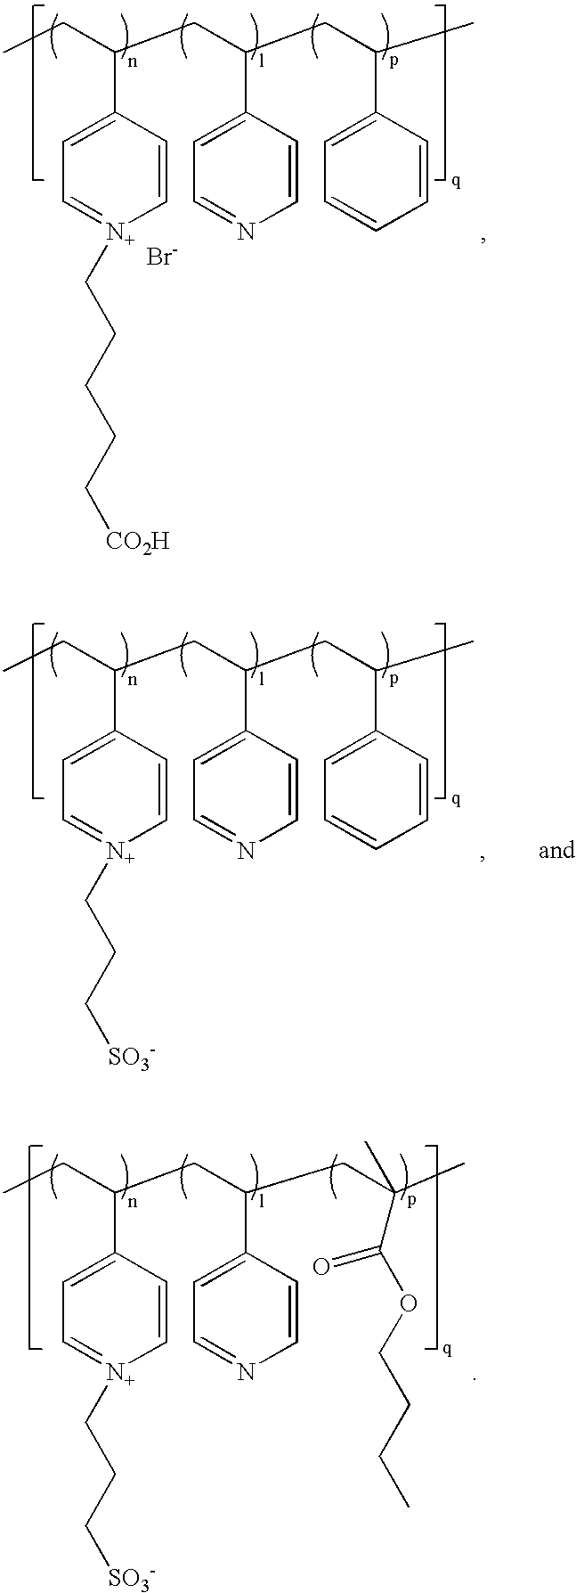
CCC(CC(CC(C)C1=CC=CC=C1)C1=CC=NC=C1)C1=CC=[N+](CCCCC[CO2H])C=C1.[Br-].CCC(CC(CC(C)C1=CC=CC=C1)C1=CC=NC=C1)C1=CC=[N+](CCC[SO3-])C=C1.CCC(CC(CC(C)(C(OCCCC)=O)C)C1=CC=NC=C1)C1=CC=[N+](CCC[SO3-])C=C1
